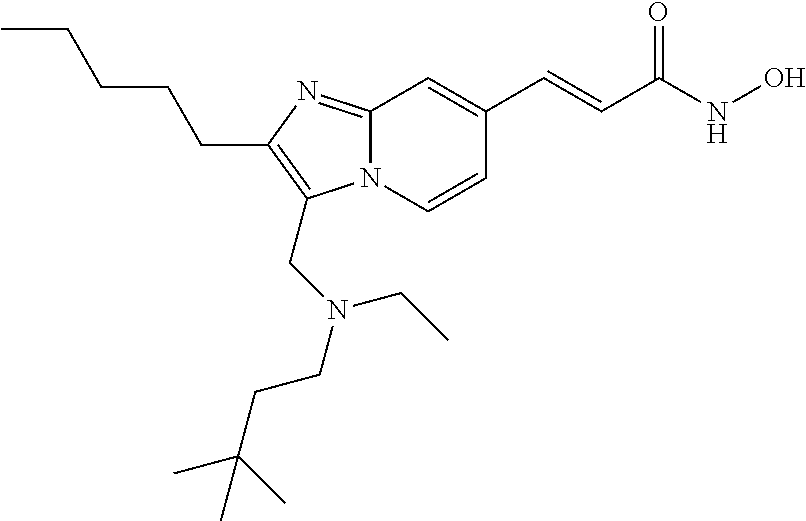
N12C(=NC(CCCCC)=C1CN(CCC(C)(C)C)CC)C=C(C=CC(NO)=O)C=C2
